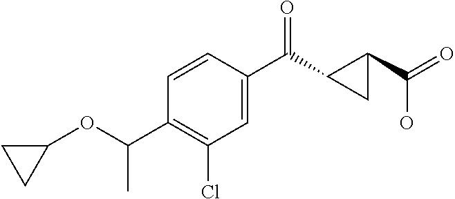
C1(Cl)=C(C(OC2CC2)C)C=CC(C(=O)C2C(C(O)=O)C2)=C1
